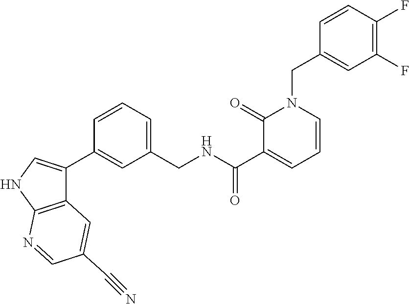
C(NC(C1=CC=CN(CC2=CC(F)=C(F)C=C2)C1=O)=O)C1=CC=CC(C2=CNC3=C2C=C(C#N)C=N3)=C1
